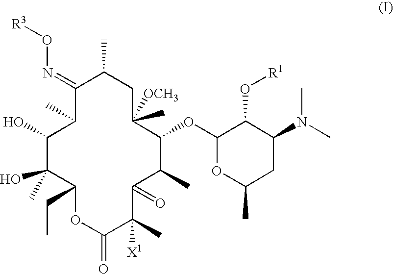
C1(=NO[R3])C(C)C(O)C(C)(O)C(CC)OC(=O)C(C)([X1])C(=O)C(C)C(OC2OC(C)CC(N(C)C)C2O[R1])C([OCH3])(C)CC1C
